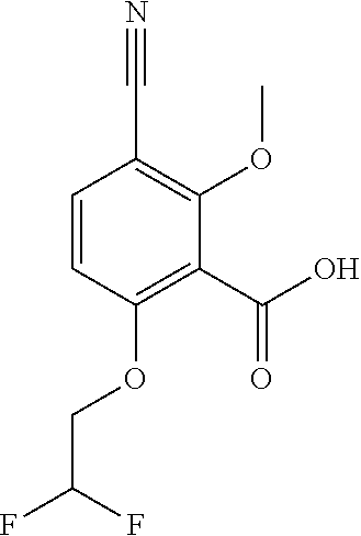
C1=CC(OCC(F)F)=C(C(O)=O)C(OC)=C1C#N
